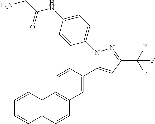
C12=C(C=CC3=C1C=CC(C1=CC(C(F)(F)F)=NN1C1=CC=C(NC(CN)=O)C=C1)=C3)C=CC=C2
